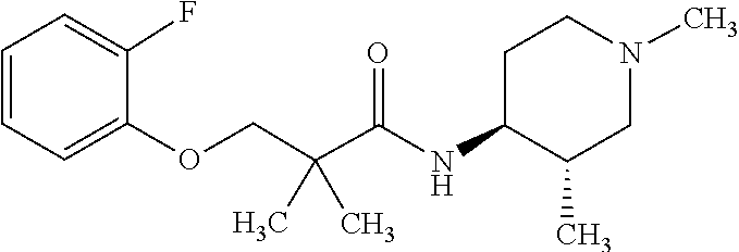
C1=C(F)C(OCC(C)(C(=O)NC2C(C)CN(C)CC2)C)=CC=C1
